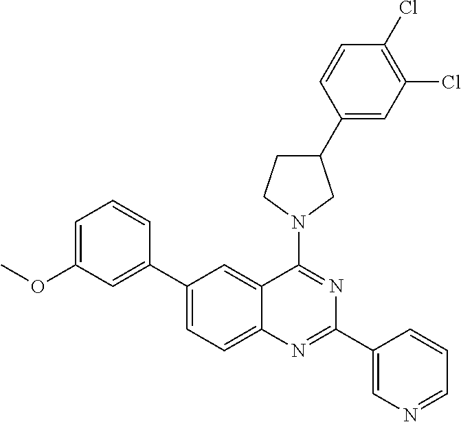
C1(C2=CC(OC)=CC=C2)=CC=C2C(=C1)C(N1CCC(C3=CC(Cl)=C(Cl)C=C3)C1)=NC(C1=CN=CC=C1)=N2
